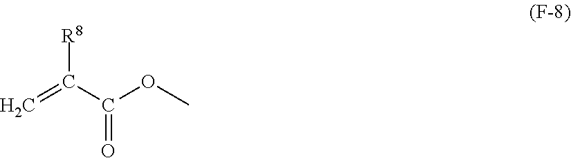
C=C(C(OC)=O)[R8]
